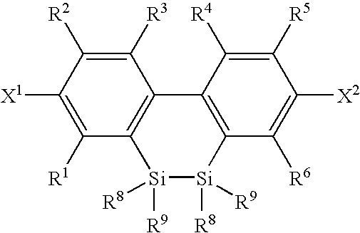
C1([R3])=C([R2])C([X1])=C([R1])C2=C1C1=C([Si]([R9])([R8])[Si]2([R9])[R8])C([R6])=C([X2])C([R5])=C1[R4]
